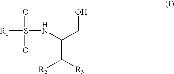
[R1]S(NC(C([R3])[R2])CO)(=O)=O
